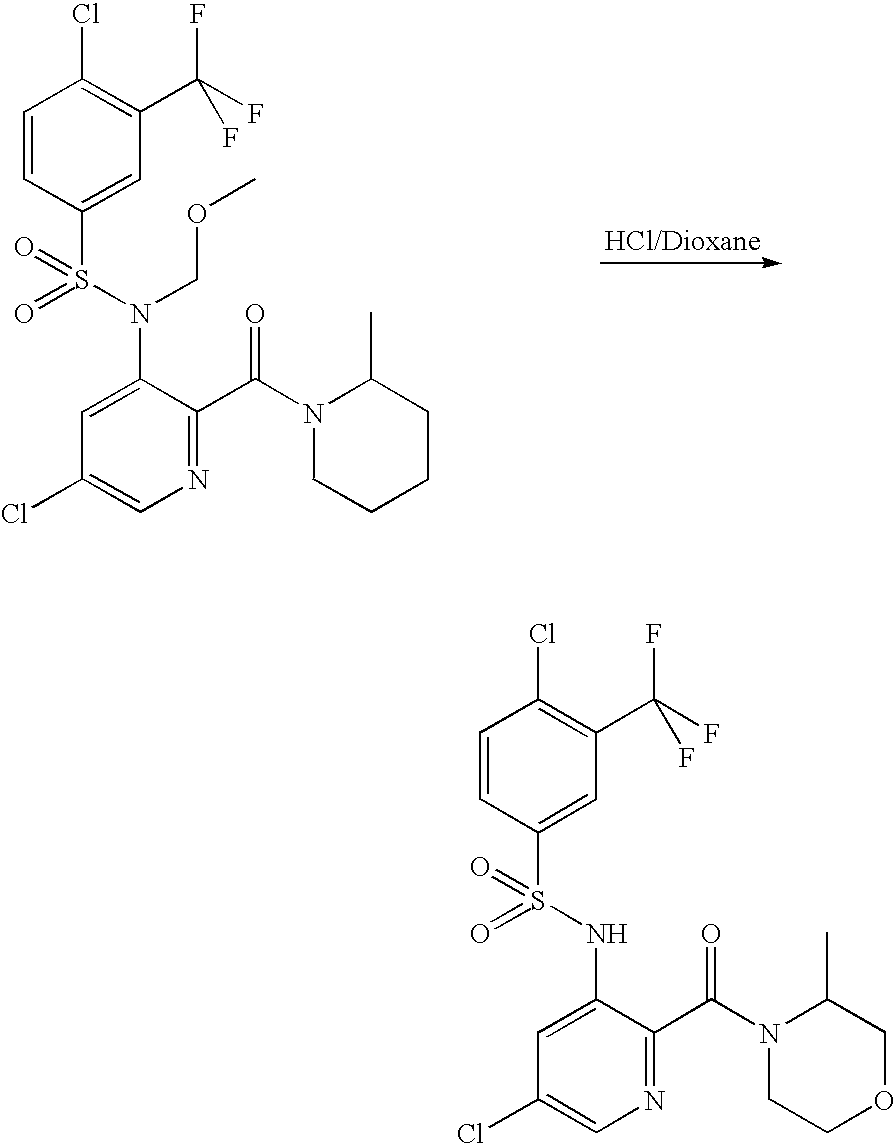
C1=CC(S(NC2=CC(Cl)=CN=C2C(N2CCOCC2C)=O)(=O)=O)=CC(C(F)(F)F)=C1Cl.C1=CC(S(N(C2=CC(Cl)=CN=C2C(N2CCCCC2C)=O)COC)(=O)=O)=CC(C(F)(F)F)=C1Cl.[HCl/Dioxane]
